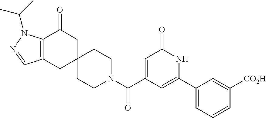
N1=CC2=C(N1C(C)C)C(=O)CC1(C2)CCN(C(C2=CC(=O)NC(C3=CC=CC([CO2H])=C3)=C2)=O)CC1
